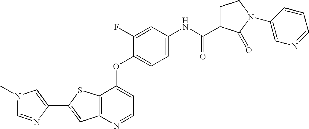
C12=C(SC(C3=CN(C)C=N3)=C1)C(OC1=CC=C(NC(=O)C3CCN(C4=CN=CC=C4)C3=O)C=C1F)=CC=N2
